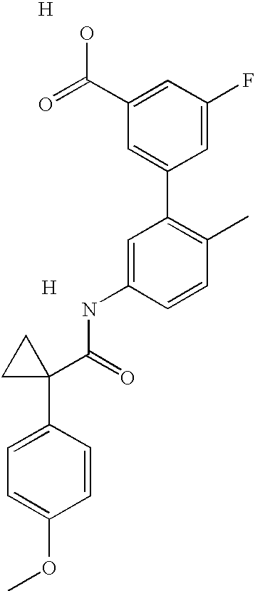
[H].C1=C(NC(=O)C2(C3=CC=C(OC)C=C3)CC2)C=CC(C)=C1C1=CC(C(=O)O)=CC(F)=C1.[H]
